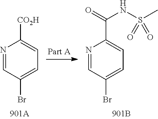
N1=CC(Br)=CC=C1[CO2H].N1=CC(Br)=CC=C1C(=O)NS(C)(=O)=O
